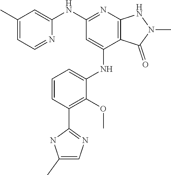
N(C1=NC2=C(C(NC3=CC=CC(C4=NC=C(C)N4)=C3OC)=C1)C(=O)N(C)N2)C1=CC(C)=CC=N1
